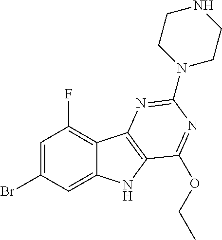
C1=C(Br)C=C2C(=C1F)C1=C(N2)C(OCC)=NC(N2CCNCC2)=N1
